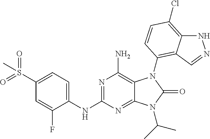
N1=C(NC2=CC=C(S(=O)(=O)C)C=C2F)N=C2C(=C1N)N(C1=C3C(=C(Cl)C=C1)NN=C3)C(=O)N2C(C)C
